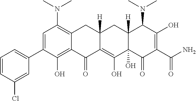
C1=C(C2=CC=CC(Cl)=C2)C(O)=C2C(=C1N(C)C)CC1([H])C(=C(O)C3(O)C([H])(C1)C(N(C)C)C(O)=C(C(N)=O)C3=O)C2=O
